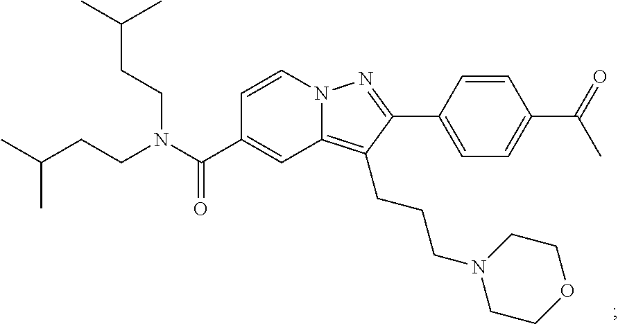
N12C(=C(CCCN3CCOCC3)C(C3=CC=C(C(=O)C)C=C3)=N1)C=C(C(N(CCC(C)C)CCC(C)C)=O)C=C2
